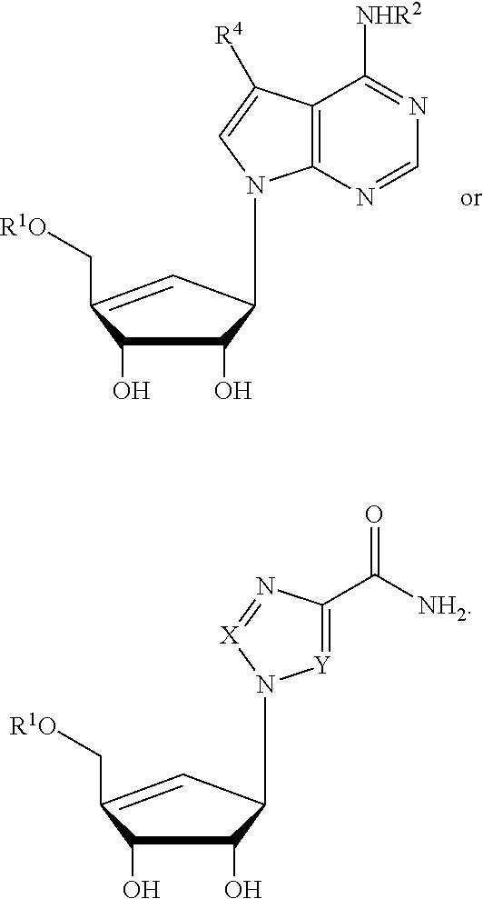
[NH2]C(C1=[Y]N(C2C(O)C(O)C(C[R1O])=C2)[X]=N1)=O.N1=C([NHR2])C2=C(N=C1)N(C1C(O)C(O)C(C[R1O])=C1)C=C2[R4]
